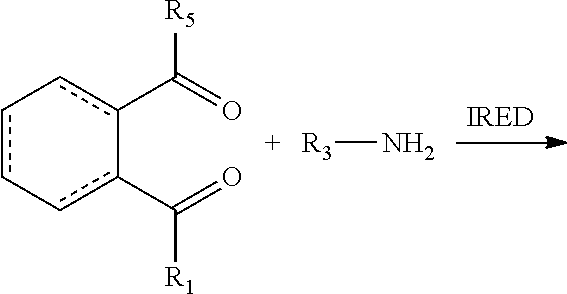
c1(C(=O)[R1])c-cc-cc-1C(=O)[R5].[R3]N
